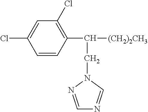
C1=CC(C([(CH2)2CH3])CN2N=CN=C2)=C(Cl)C=C1Cl
